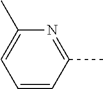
C1=CC(C)=NC(C)=C1
